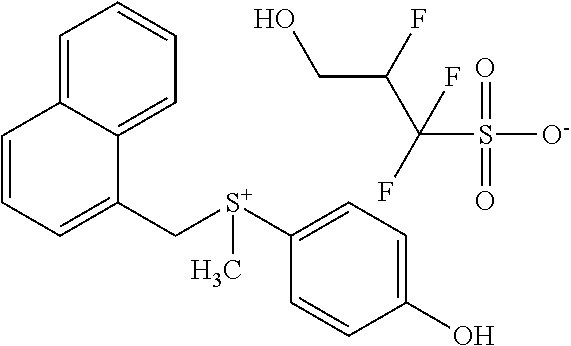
C1=C2C(=CC=C1)C(C[S+](C1=CC=C(O)C=C1)C)=CC=C2.OCC(C(S([O-])(=O)=O)(F)F)F
